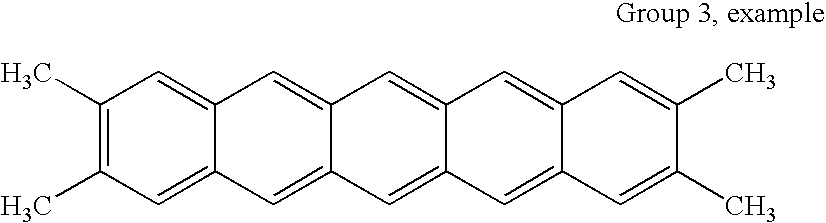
C1=C2C(=CC3=CC4=CC(C)=C(C)C=C4C=C13)C=C1C(=C2)C=C(C)C(C)=C1
